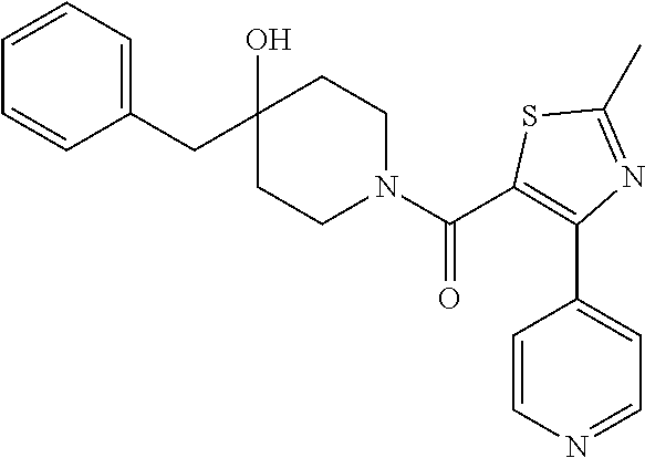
C1(CC2(O)CCN(C(=O)C3=C(C4=CC=NC=C4)N=C(C)S3)CC2)=CC=CC=C1
